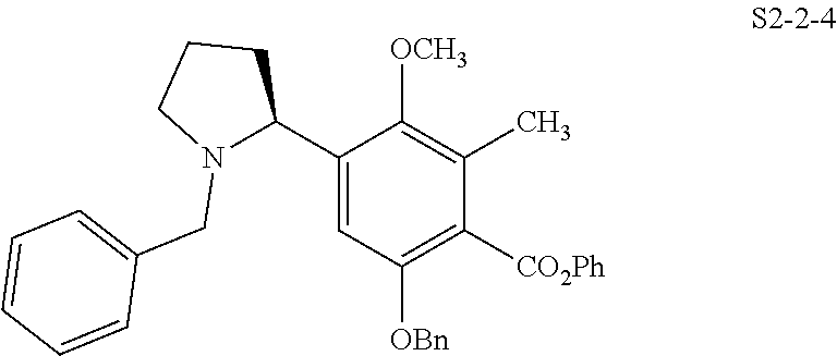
C1(C2N(CC3=CC=CC=C3)CCC2)=CC([OBn])=C([CO2Ph])C(C)=C1[OCH3]
